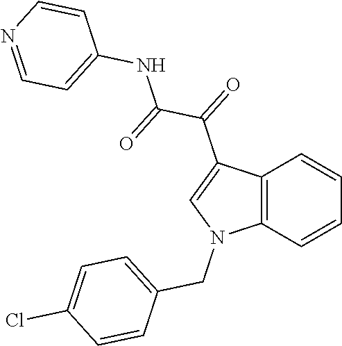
C12=C(C=CC=C1)N(CC1=CC=C(Cl)C=C1)C=C2C(=O)C(=O)NC1=CC=NC=C1
